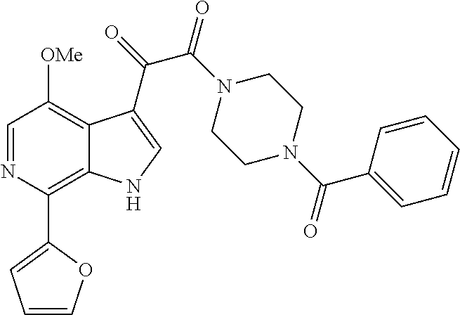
C1=NC(C2=CC=CO2)=C2C(=C1[OMe])C(C(=O)C(N1CCN(C(C3=CC=CC=C3)=O)CC1)=O)=CN2
